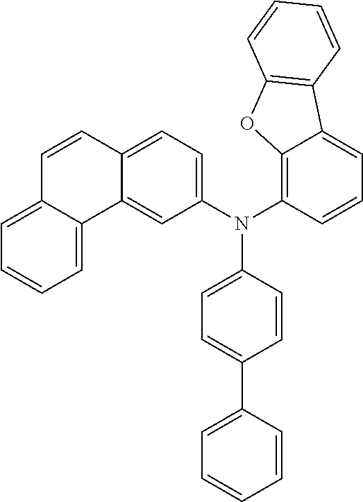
N(C1=CC=C(C2=CC=CC=C2)C=C1)(C1=CC=C2C(=C1)C1=CC=CC=C1C=C2)C1=C2C(=CC=C1)C1=C(O2)C=CC=C1
